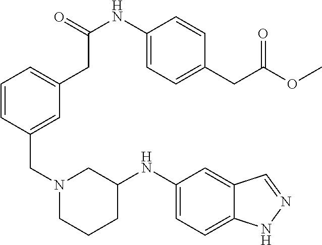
C1=CC(CN2CCCC(NC3=CC=C4C(=C3)C=NN4)C2)=CC(CC(NC2=CC=C(CC(OC)=O)C=C2)=O)=C1
